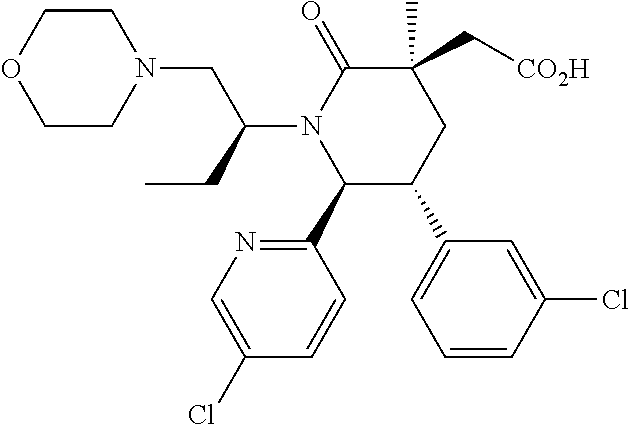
C1(C2=NC=C(Cl)C=C2)C(C2=CC=CC(Cl)=C2)CC(C)(C[CO2H])C(=O)N1C(CC)CN1CCOCC1
